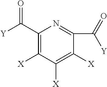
C1(C([Y])=O)=C([X])C([X])=C([X])C(C([Y])=O)=N1
